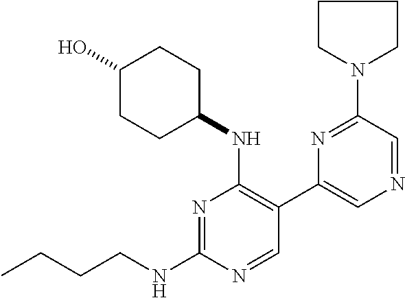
N1=C(NCCCC)N=CC(C2=CN=CC(N3CCCC3)=N2)=C1NC1CCC(O)CC1
